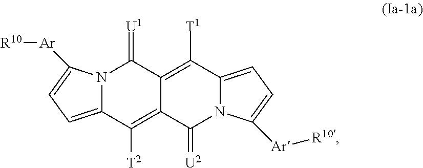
N12C(=CC=C1[Ar][R10])C([T2])=C1C(=C([T1])C3=CC=C([Ar][R10])N3C1=[U2])C2=[U1]
